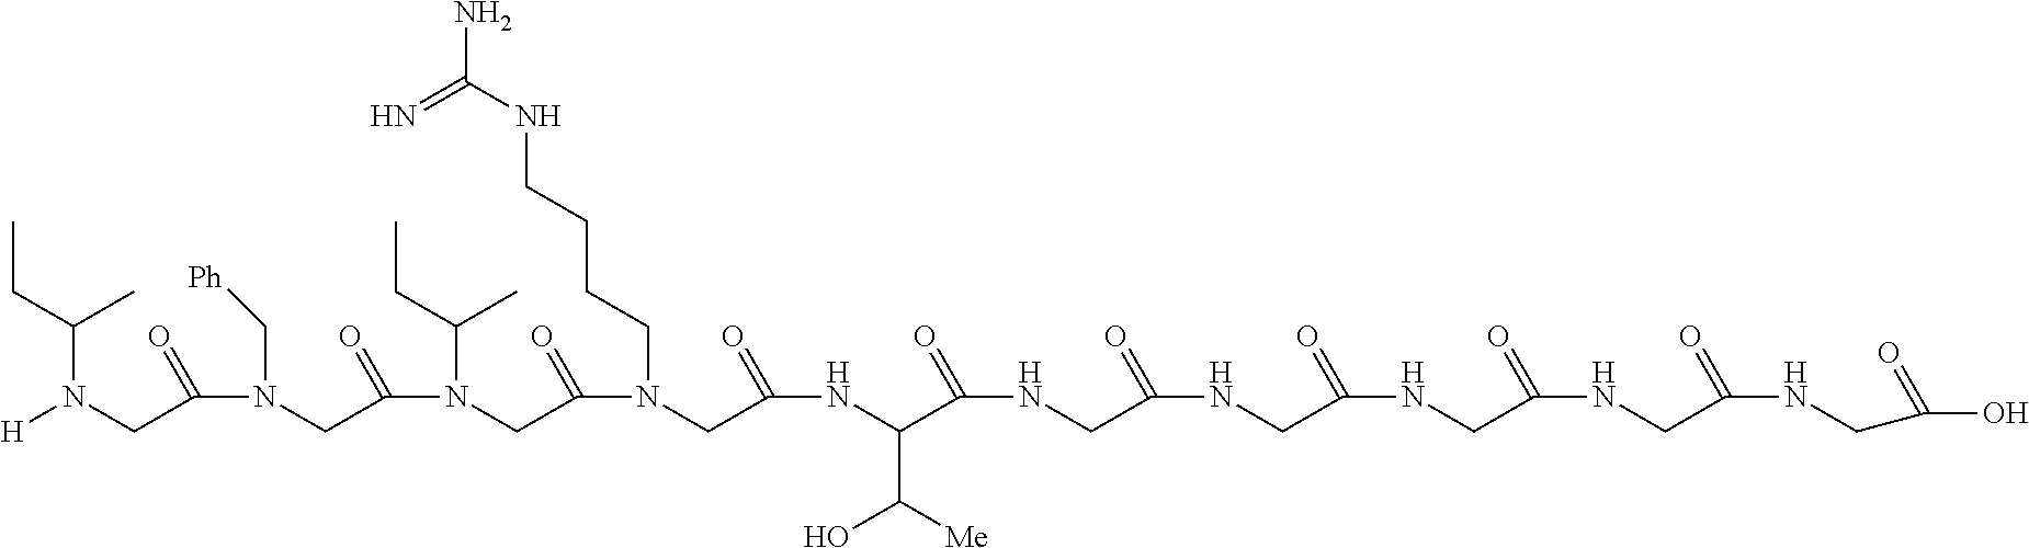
[H]N(CC(N(CC(N(CC(N(CC(NC(C(NCC(NCC(NCC(NCC(NCC(O)=O)=O)=O)=O)=O)=O)C(O)[Me])=O)CCCCNC(=N)N)=O)C(CC)C)=O)C[Ph])=O)C(CC)C
